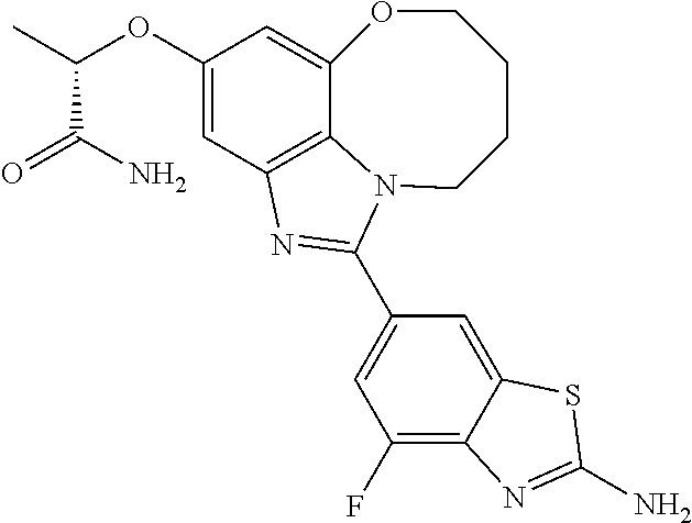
C1(OC(C)C(=O)N)=CC2=C3C(=C1)OCCCCN3C(C1=CC(F)=C3C(=C1)SC(N)=N3)=N2
